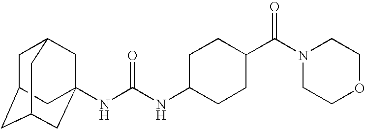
N(C(NC1CCC(C(N2CCOCC2)=O)CC1)=O)C12CC3CC(CC(C1)C3)C2
